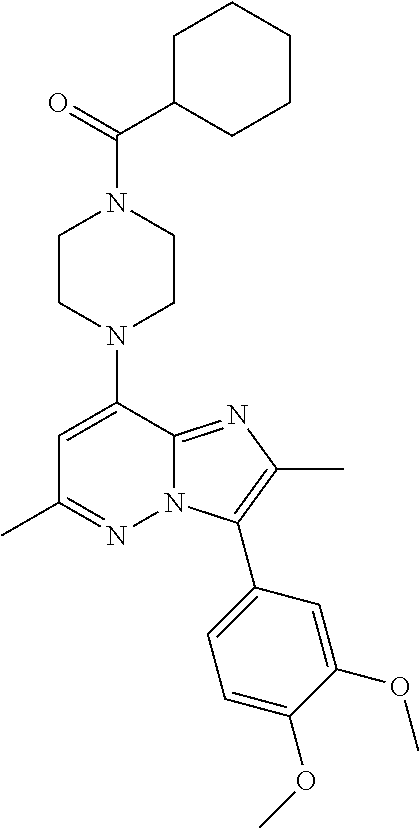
N1(C2=CC(C)=NN3C2=NC(C)=C3C2=CC=C(OC)C(OC)=C2)CCN(C(C2CCCCC2)=O)CC1
